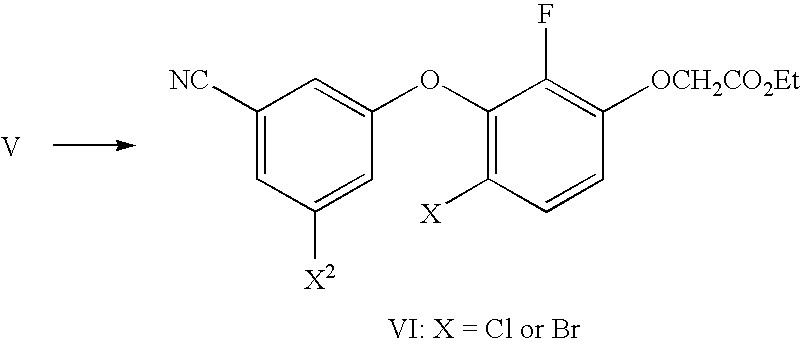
C1([NC])=CC([X2])=CC(OC2=C([X])C=CC([OCH2CO2Et])=C2F)=C1.[V]
